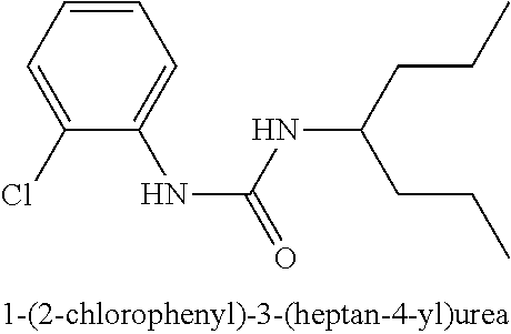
C1=CC=C(Cl)C(NC(=O)NC(CCC)CCC)=C1
